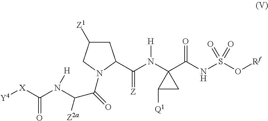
C1C([Z1])CN(C(C([Z2a])N(C([X][Y4])=O)[H])=O)C1C(N(C1(C(NS(O[Rf])(=O)=O)=O)C([Q1])C1)[H])=[Z]
